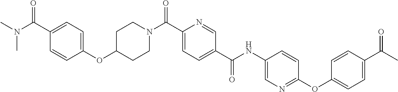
C1(C(N(C)C)=O)=CC=C(OC2CCN(C(C3=CC=C(C(NC4=CN=C(OC5=CC=C(C(=O)C)C=C5)C=C4)=O)C=N3)=O)CC2)C=C1
